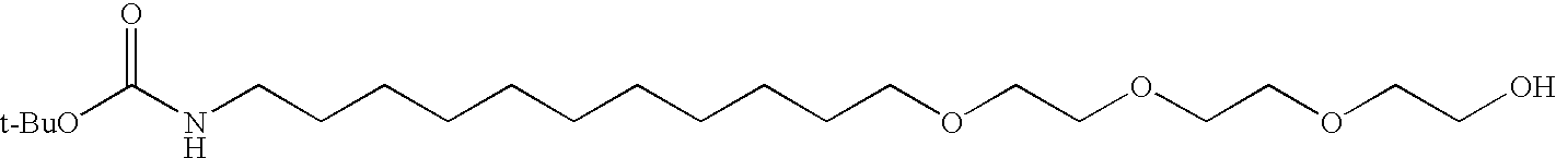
[t-BuO]C(NCCCCCCCCCCCOCCOCCOCCO)=O
